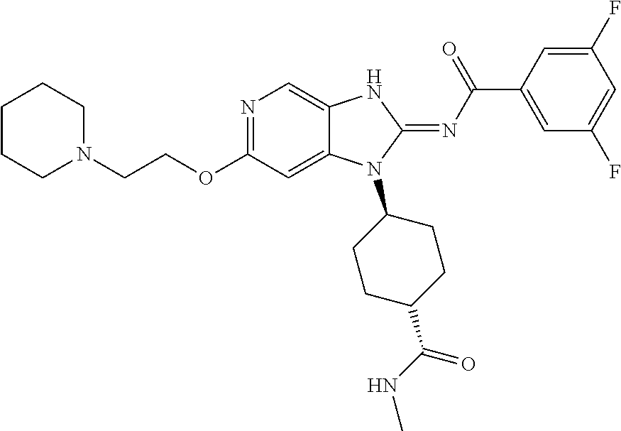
C(OC1=NC=C2C(=C1)N(C1CCC(C(NC)=O)CC1)C(=NC(C1=CC(F)=CC(F)=C1)=O)N2)CN1CCCCC1
